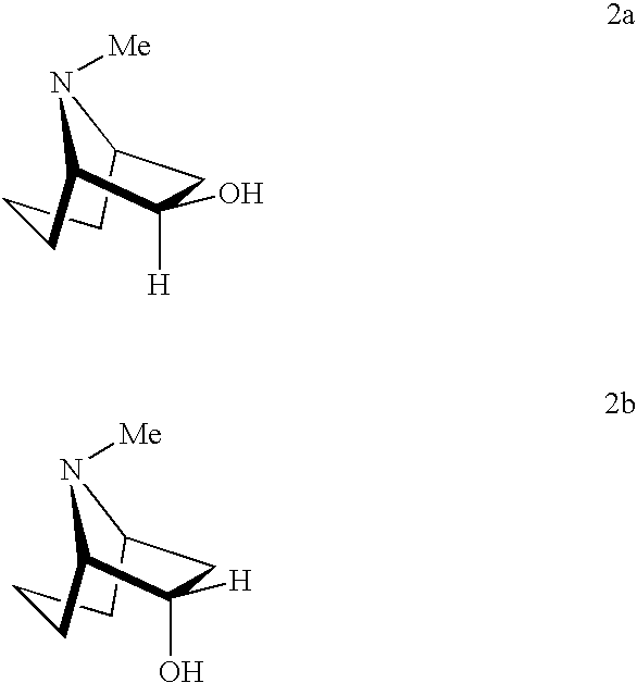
[H]C1(O)CC2CCCC1N2[Me].OC1([H])CC2CCCC1N2[Me]
